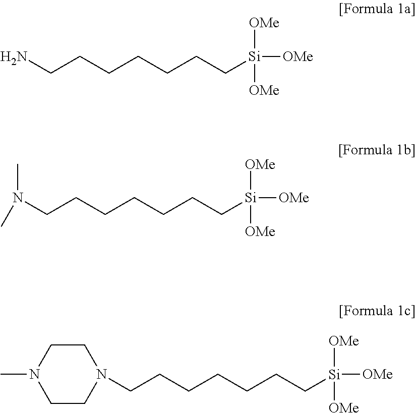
C(CCC[Si]([OMe])([OMe])[OMe])CCCN.C(CCC[Si]([OMe])([OMe])[OMe])CCCN(C)C.C(CCC[Si]([OMe])([OMe])[OMe])CCCN1CCN(C)CC1
